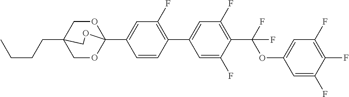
C(CCC12COC(C3=CC(F)=C(C4=CC(F)=C(C(OC5=CC(F)=C(F)C(F)=C5)(F)F)C(F)=C4)C=C3)(OC1)OC2)C
